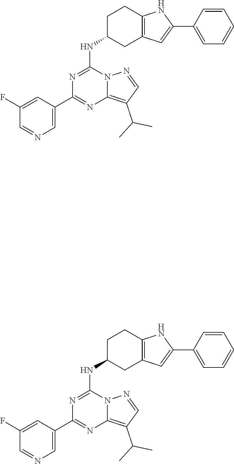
C1(F)=CC(C2=NC3=C(C(C)C)C=NN3C(NC3CC4=C(CC3)NC(C3=CC=CC=C3)=C4)=N2)=CN=C1.C1(F)=CC(C2=NC3=C(C(C)C)C=NN3C(NC3CC4=C(CC3)NC(C3=CC=CC=C3)=C4)=N2)=CN=C1
